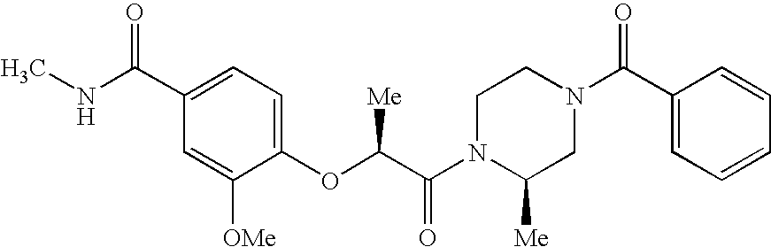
N1(C(C(OC2=CC=C(C(NC)=O)C=C2[OMe])[Me])=O)CCN(C(C2=CC=CC=C2)=O)CC1[Me]
